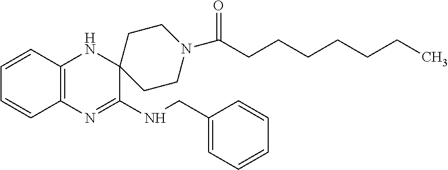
C12=C(N=C(NCC3=CC=CC=C3)C3(N1)CCN(C(CCCCCCC)=O)CC3)C=CC=C2
